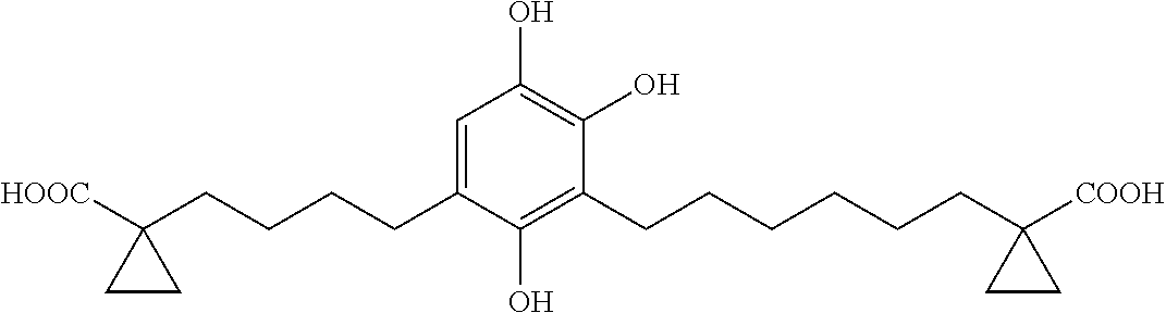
C1=C(CCCCC2([HOOC])CC2)C(O)=C(CCCCCCC2([COOH])CC2)C(O)=C1O
